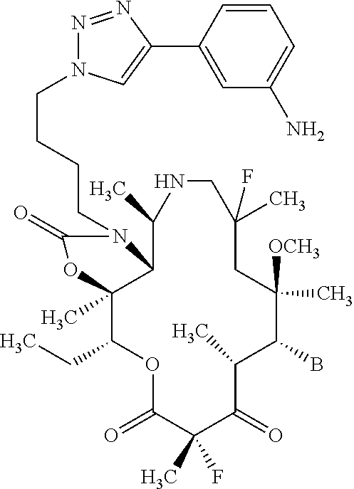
O1C(=O)C(C)(F)C(=O)C(C)C(B)C([OCH3])(C)CC(C)(F)CNC(C)C2C(C)(C1CC)OC(=O)N2CCCCN1N=NC(C2=CC(N)=CC=C2)=C1
